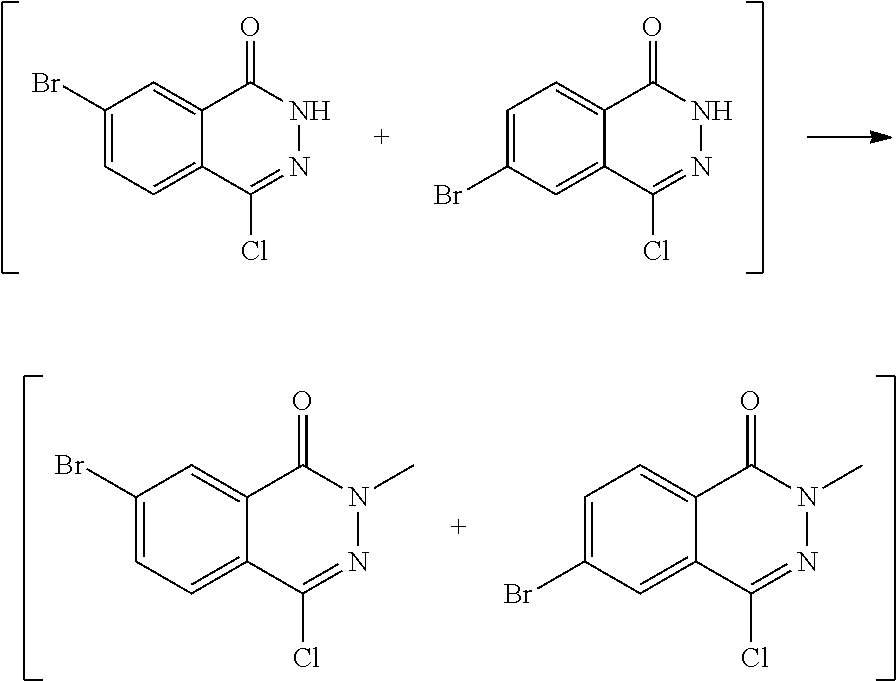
C1(Br)=CC=C2C(=C1)C(=O)N(C)N=C2Cl.C1=C(Br)C=C2C(=C1)C(=O)N(C)N=C2Cl.C1(Br)=CC=C2C(=C1)C(=O)NN=C2Cl.C1=C(Br)C=C2C(=C1)C(=O)NN=C2Cl
